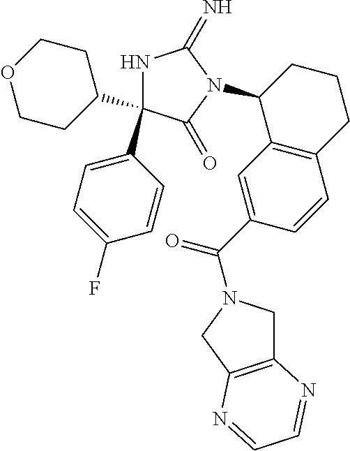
N1C(C2=CC=C(F)C=C2)(C2CCOCC2)C(=O)N(C2C3=C(CCC2)C=CC(C(=O)N2CC4=C(C2)N=CC=N4)=C3)C1=N
